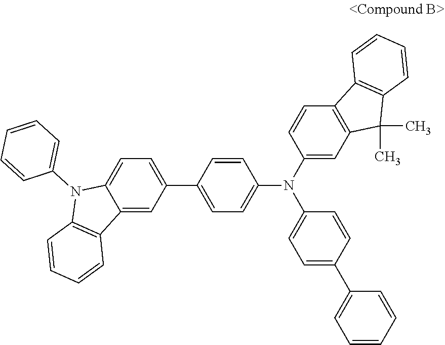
C1=CC(C2=CC=C3C(=C2)C2=C(N3C3=CC=CC=C3)C=CC=C2)=CC=C1N(C1=CC2=C(C=C1)C1=C(C2(C)C)C=CC=C1)C1=CC=C(C2=CC=CC=C2)C=C1
